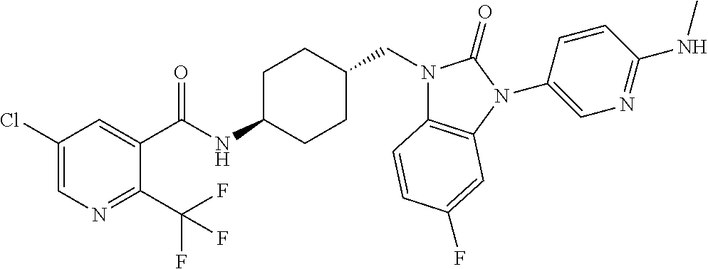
C1(Cl)=CN=C(C(F)(F)F)C(C(NC2CCC(CN3C4=C(N(C5=CN=C(NC)C=C5)C3=O)C=C(F)C=C4)CC2)=O)=C1
